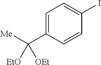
C1=CC(C([Me])([EtO])[OEt])=CC=C1I
